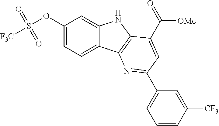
O(C1=CC=C2C(=C1)NC1=C2N=C(C2=CC=CC([CF3])=C2)C=C1C(=O)[OMe])S([F3C])(=O)=O
